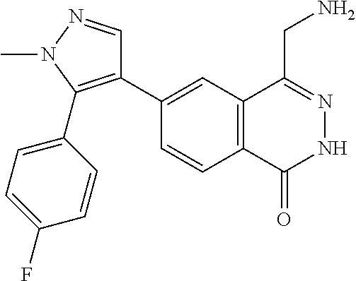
C1(C2=C(C3=CC=C(F)C=C3)N(C)N=C2)=CC2=C(C=C1)C(=O)NN=C2CN
